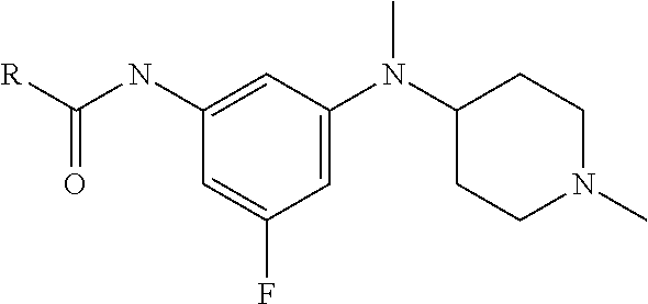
[R]C(NC1=CC(N(C2CCN(C)CC2)C)=CC(F)=C1)=O
